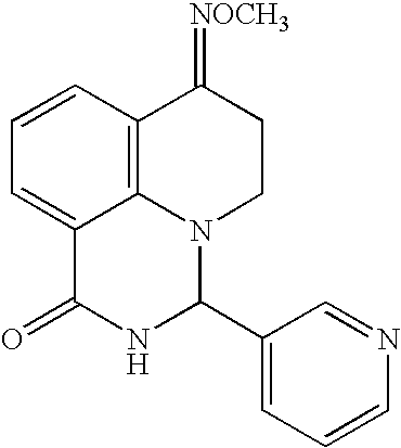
C1=CC2=C3C(=C1)C(=O)NC(C1=CC=CN=C1)N3CCC2=[NOCH3]
